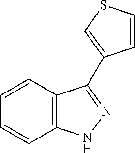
C1=CC2=C(C=C1)NN=C2C1=CSC=C1
